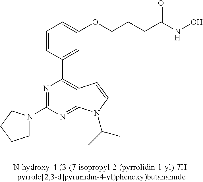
C1N(C2=NC(C3=CC(OCCCC(=O)NO)=CC=C3)=C3C(=N2)N(C(C)C)C=C3)CCC1
